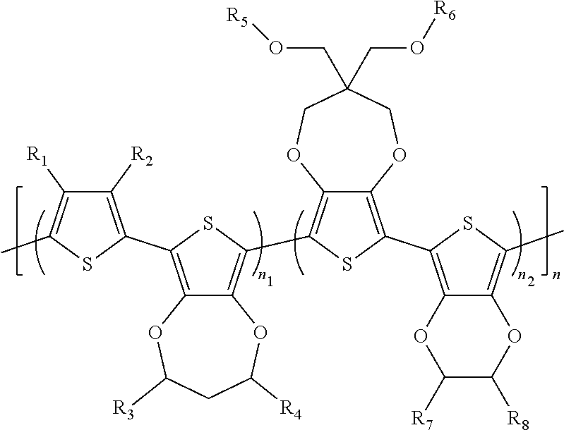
C12=C(C3=C([R2])C([R1])=C(C)S3)SC(C3=C4C(=C(C5=C6C(=C(C)S5)OC([R8])C([R7])O6)S3)OCC(CO[R5])(CO[R6])CO4)=C1OC([R4])CC([R3])O2
